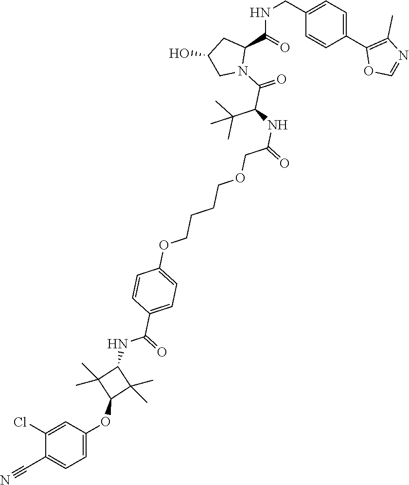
C1(CNC(C2CC(O)CN2C(=O)C(NC(=O)COCCCCOC2=CC=C(C(=O)NC3C(C)(C)C(OC4=CC=C(C#N)C(Cl)=C4)C3(C)C)C=C2)C(C)(C)C)=O)=CC=C(C2=C(C)N=CO2)C=C1
